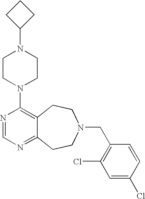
C1CC(N2CCN(C3=C4C(=NC=N3)CCN(CC3=C(Cl)C=C(Cl)C=C3)CC4)CC2)C1
